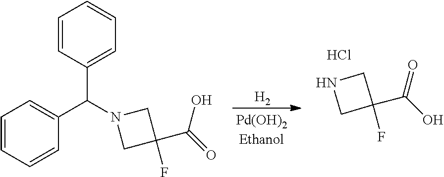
C1C(F)(C(=O)O)CN1.Cl.[H2].C1C(F)(C(=O)O)CN1C(C1=CC=CC=C1)C1=CC=CC=C1
